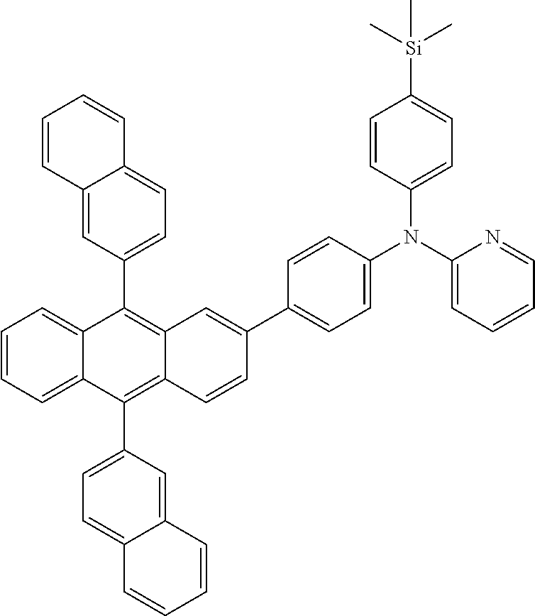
C1=CC=C2C(=C1)C(C1=CC=C3C(=C1)C=CC=C3)=C1C(=C2C2=CC=C3C(=C2)C=CC=C3)C=CC(C2=CC=C(N(C3=CC=C([Si](C)(C)C)C=C3)C3=CC=CC=N3)C=C2)=C1
